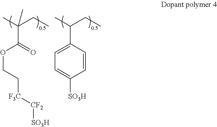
CC(CC)(C)C(=O)OCC[F3C][CF2][SO3H].CC(CC)C1=CC=C([SO3H])C=C1
